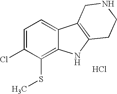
C1=C(Cl)C(SC)=C2C(=C1)C1=C(N2)CCNC1.Cl
